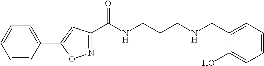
C1=CC(C2=CC(C(NCCCNCC3=CC=CC=C3O)=O)=NO2)=CC=C1
